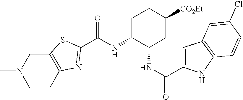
C12=C(CCN(C)C1)N=C(C(NC1C(NC(C3=CC4=C(N3)C=CC(Cl)=C4)=O)CC([CO2Et])CC1)=O)S2
